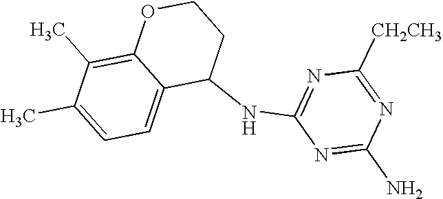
C1(NC2=NC([CH2CH3])=NC(N)=N2)CCOC2=C(C)C(C)=CC=C12
